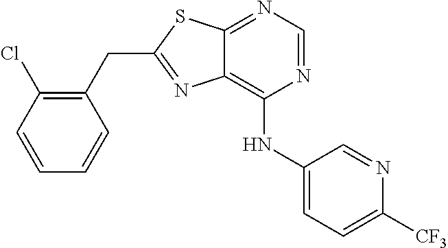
C1(CC2=NC3=C(NC4=CC=C([CF3])N=C4)N=CN=C3S2)=C(Cl)C=CC=C1
